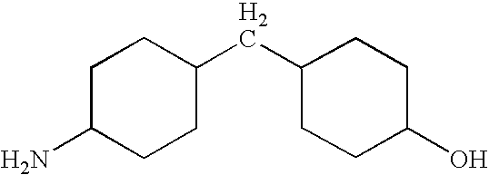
C1C(N)CCC(CC2CCC(O)CC2)C1
